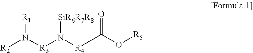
[R2]N([R3]N([SiR6R7R8])[R4]C(O[R5])=O)[R1]
